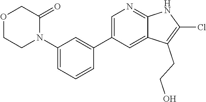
N1(C2=CC=CC(C3=CN=C4C(=C3)C(CCO)=C(Cl)N4)=C2)C(=O)COCC1
